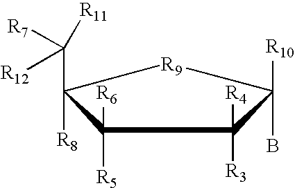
C1([R5])([R6])C([R8])(C([R11])([R7])[R12])[R9]C(B)([R10])C1([R3])[R4]
